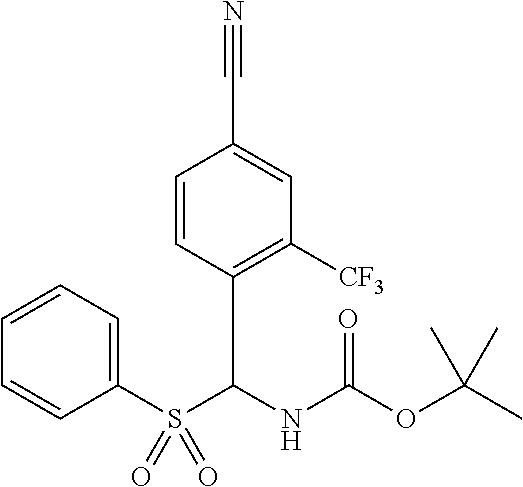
C1(S(C(NC(=O)OC(C)(C)C)C2=C([CF3])C=C(C#N)C=C2)(=O)=O)=CC=CC=C1
